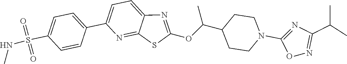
C1=C(C2=CC=C(S(NC)(=O)=O)C=C2)N=C2C(=C1)N=C(OC(C1CCN(C3=NC(C(C)C)=NO3)CC1)C)S2
